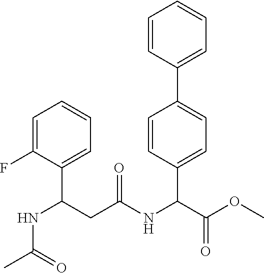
N(C(CC(NC(C(OC)=O)C1=CC=C(C2=CC=CC=C2)C=C1)=O)C1=CC=CC=C1F)C(C)=O
